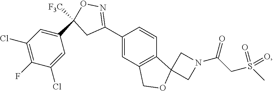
C1(C2=NOC([F3C])(C3=CC(Cl)=C(F)C(Cl)=C3)C2)=CC2=C(C=C1)C1(OC2)CN(C(CS(C)(=O)=O)=O)C1
